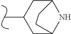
CC1CC2NC(C1)CC2
